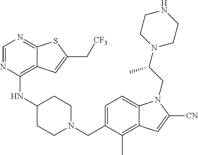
C1=NC(NC2CCN(CC3=CC=C4C(=C3C)C=C([CN])N4CC(N3CCNCC3)C)CC2)=C2C(=N1)SC(C[CF3])=C2
